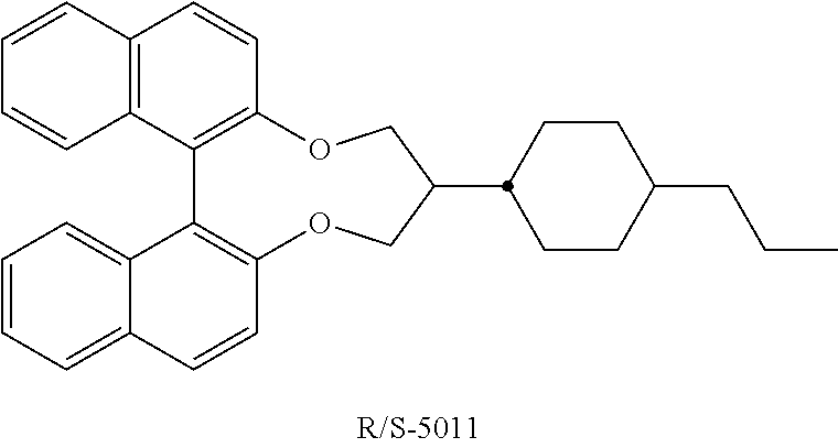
C1=CC2=C(C=C1)C1=C(C=C2)OCC(C2CCC(CCC)CC2)COC2=C1C1=CC=CC=C1C=C2
